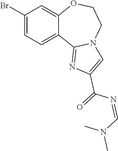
C1(Br)=CC=C2C(=C1)OCCN1C2=NC(C(=O)N=CN(C)C)=C1
